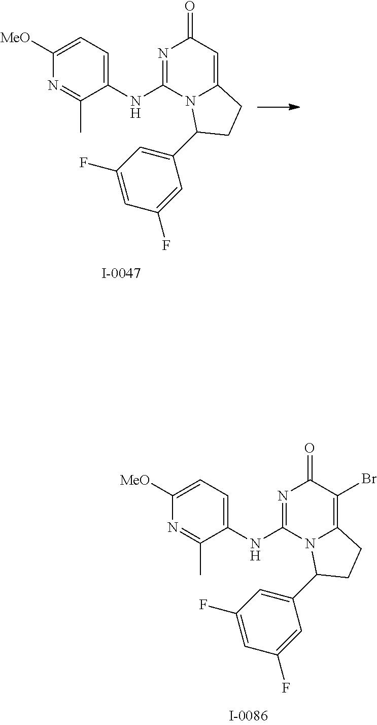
N1=C(NC2=CC=C([MeO])N=C2C)N2C(=CC1=O)CCC2C1=CC(F)=CC(F)=C1.N1=C(NC2=CC=C([MeO])N=C2C)N2C(=C(Br)C1=O)CCC2C1=CC(F)=CC(F)=C1
